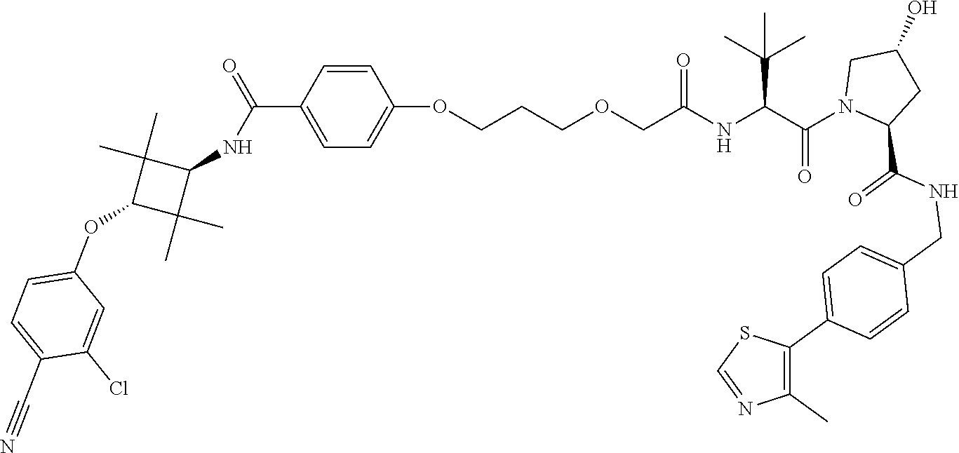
C(NC(C(N1CC(O)CC1C(NCC1=CC=C(C2=C(C)N=CS2)C=C1)=O)=O)C(C)(C)C)(=O)COCCCOC1=CC=C(C(=O)NC2C(C)(C)C(OC3=CC=C(C#N)C(Cl)=C3)C2(C)C)C=C1
